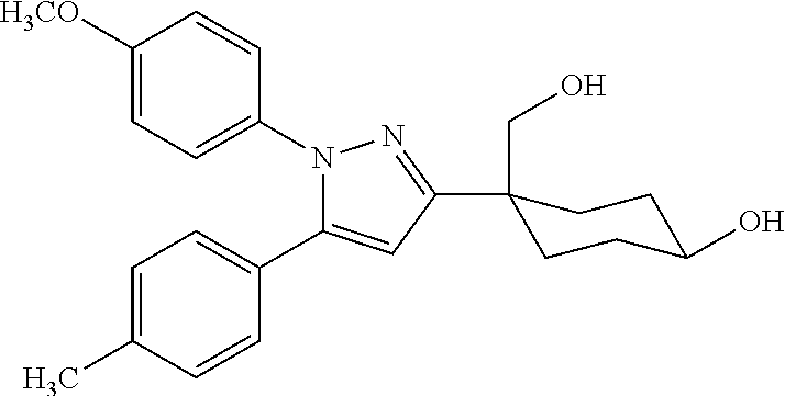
N1(C2=CC=C([H3CO])C=C2)C(C2=CC=C(C)C=C2)=CC(C2(CO)CCC(O)CC2)=N1
